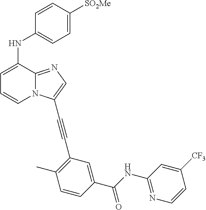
C1=C(NC2=CC=C([SO2Me])C=C2)C2=NC=C(C#CC3=C(C)C=CC(C(NC4=NC=CC([CF3])=C4)=O)=C3)N2C=C1
